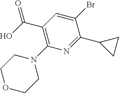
C1OCCN(C2=C(C(O)=O)C=C(Br)C(C3CC3)=N2)C1
